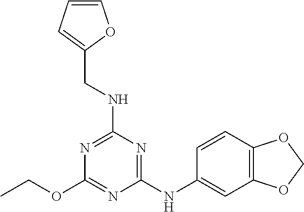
C(OC1=NC(NC2=CC3=C(C=C2)OCO3)=NC(NCC2=CC=CO2)=N1)C
